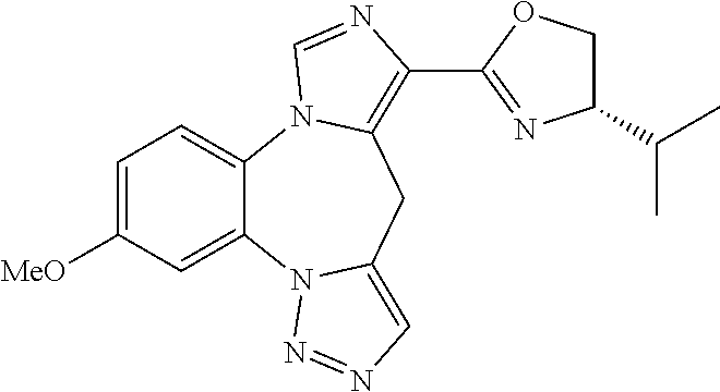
C1=C([MeO])C=C2C(=C1)N1C(=C(C3=NC(C(C)C)CO3)N=C1)CC1=CN=NN21
